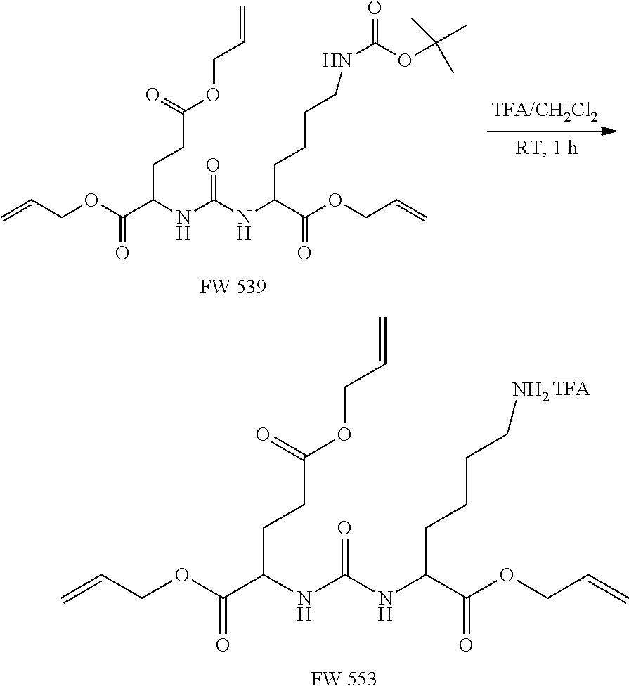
C=CCOC(C(NC(NC(C(OCC=C)=O)CCCCNC(=O)OC(C)(C)C)=O)CCC(OCC=C)=O)=O.C=CCOC(C(NC(NC(C(OCC=C)=O)CCCCN)=O)CCC(OCC=C)=O)=O
